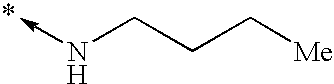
C-NCCC[Me]
